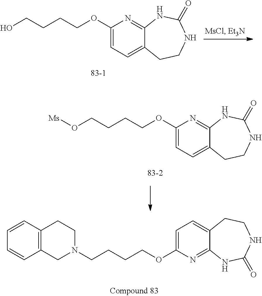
C1(OCCCCO)=CC=C2C(=N1)NC(=O)NCC2.C1=C(OCCCCN2CCC3=C(C2)C=CC=C3)N=C2C(=C1)CCNC(=O)N2.C1(OCCCCO[Ms])=CC=C2C(=N1)NC(=O)NCC2
